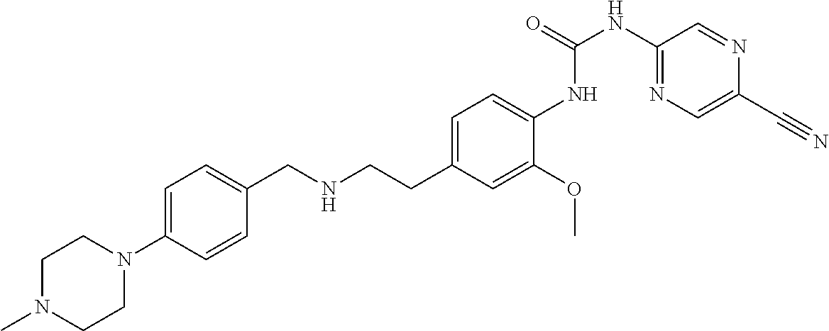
C1=C(N2CCN(C)CC2)C=CC(CNCCC2=CC=C(NC(NC3=NC=C(C#N)N=C3)=O)C(OC)=C2)=C1
